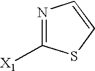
N1=C([X1])SC=C1
